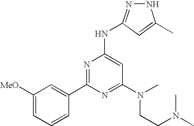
N1N=C(NC2=CC(N(CCN(C)C)C)=NC(C3=CC([MeO])=CC=C3)=N2)C=C1C
